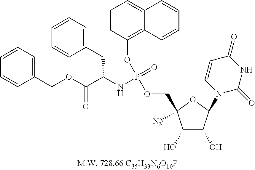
C1(O)C(O)C(N2C=CC(=O)NC2=O)OC1([N3])COP(NC(C(OCC1=CC=CC=C1)=O)CC1=CC=CC=C1)(=O)OC1=C2C(=CC=C1)C=CC=C2
